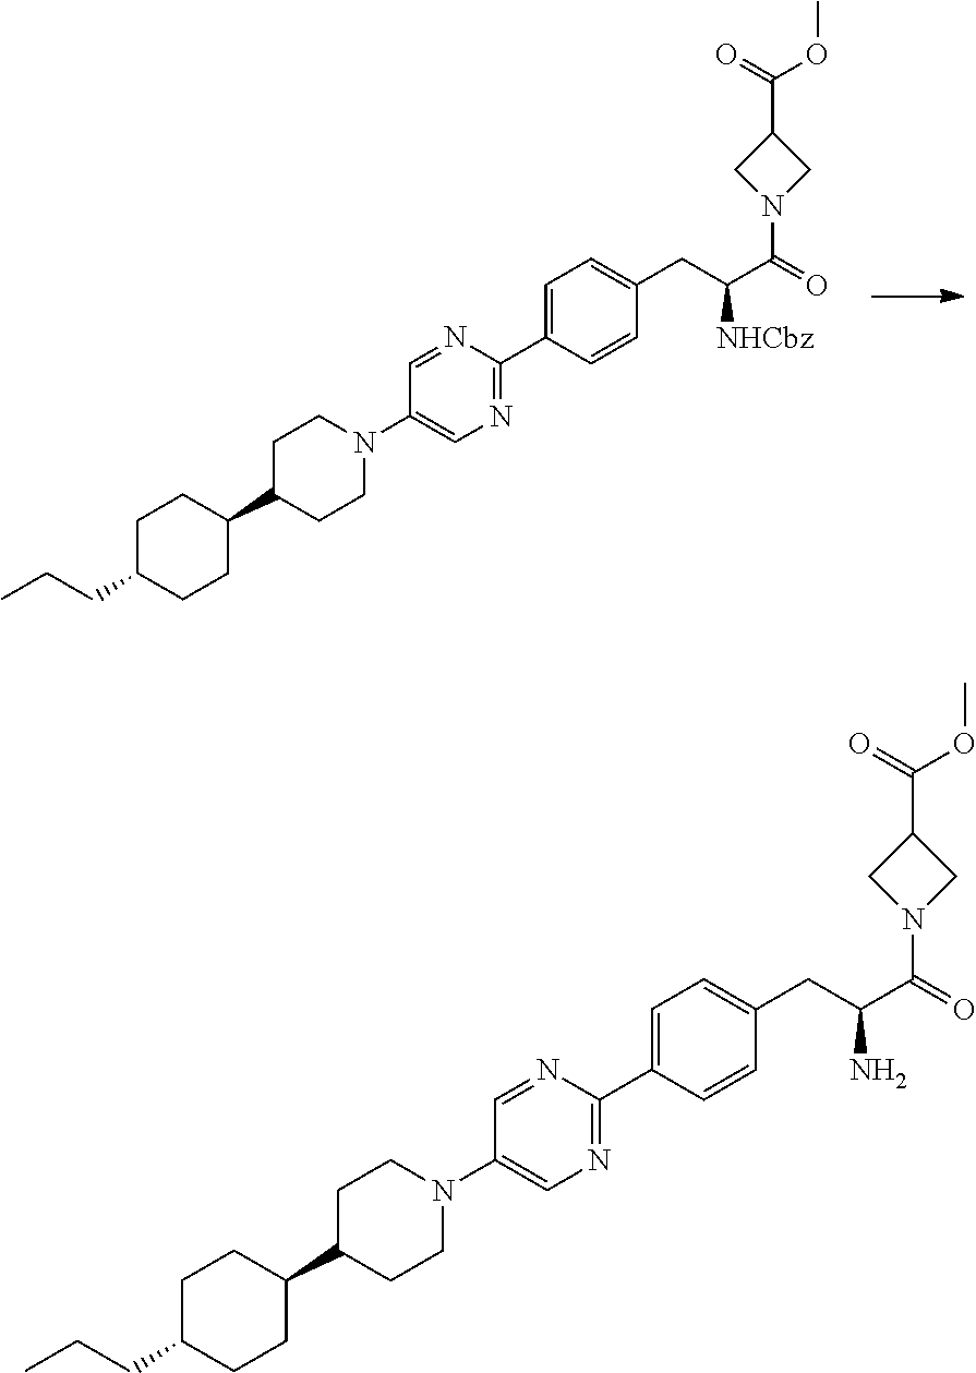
C1C(CCC)CCC(C2CCN(C3=CN=C(C4=CC=C(CC(C(=O)N5CC(C(=O)OC)C5)[NHCbz])C=C4)N=C3)CC2)C1.C1C(CCC)CCC(C2CCN(C3=CN=C(C4=CC=C(CC(C(=O)N5CC(C(=O)OC)C5)N)C=C4)N=C3)CC2)C1
